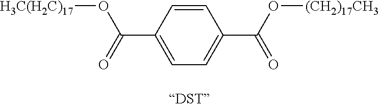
[H3C(H2C)17]OC(C1=CC=C(C(O[(CH2)17CH3])=O)C=C1)=O
